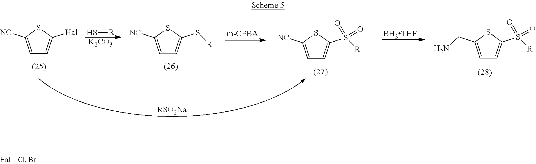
[BH3THF].C1=C([NC])SC([Hal])=C1.S[R].[K2CO3].C1=C([NC])SC(S[R])=C1.C1=C([NC])SC(S([R])(=O)=O)=C1.C1=C(CN)SC(S([R])(=O)=O)=C1.[RSO2Na]
